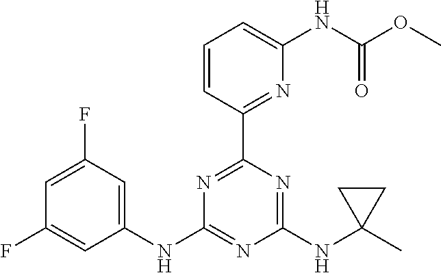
C1(NC2=NC(NC3(C)CC3)=NC(C3=NC(NC(OC)=O)=CC=C3)=N2)=CC(F)=CC(F)=C1
